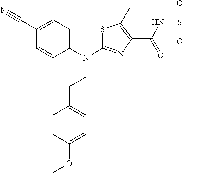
S1C(N(C2=CC=C(C#N)C=C2)CCC2=CC=C(OC)C=C2)=NC(C(NS(C)(=O)=O)=O)=C1C
